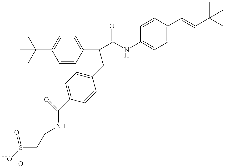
OS(CCNC(C1=CC=C(CC(C(=O)NC2=CC=C(C=CC(C)(C)C)C=C2)C2=CC=C(C(C)(C)C)C=C2)C=C1)=O)(=O)=O
